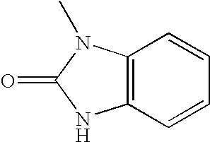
C1=CC=CC2=C1NC(=O)N2C
